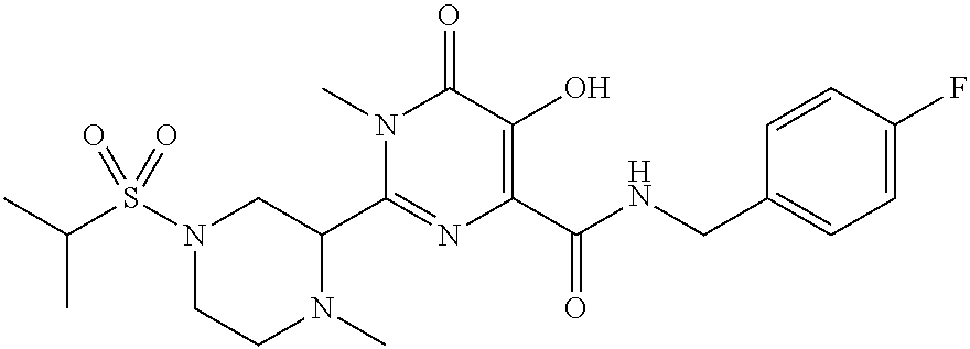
N1(C)C(C2CN(S(C(C)C)(=O)=O)CCN2C)=NC(C(NCC2=CC=C(F)C=C2)=O)=C(O)C1=O
